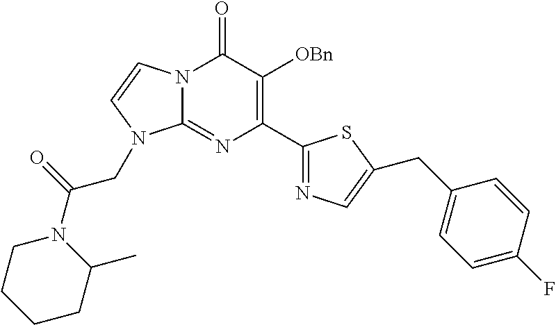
N12C(=NC(C3=NC=C(CC4=CC=C(F)C=C4)S3)=C([OBn])C1=O)N(CC(N1CCCCC1C)=O)C=C2
